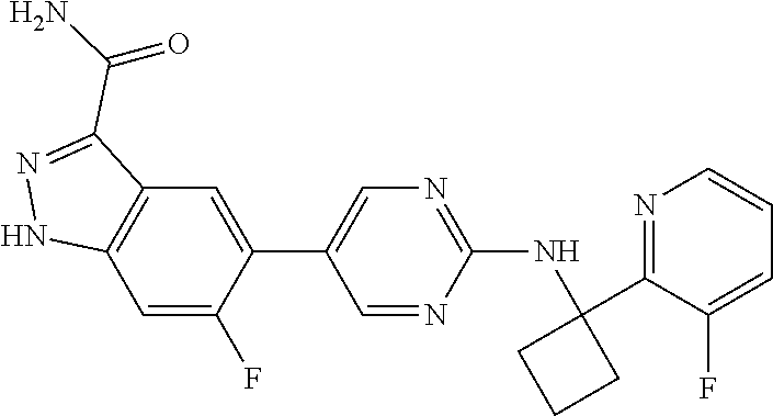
C1=NC(NC2(C3=NC=CC=C3F)CCC2)=NC=C1C1=CC2=C(C=C1F)NN=C2C(=O)N
